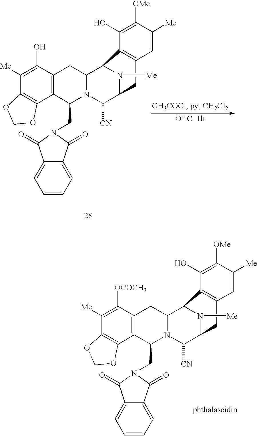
C1([Me])=C(O)C2=C(C3=C1OCO3)C(CN1C(=O)C3=CC=CC=C3C1=O)N1C(C3N([Me])C(C1[CN])CC1=C3C(O)=C([OMe])C([Me])=C1)C2.C1([Me])=C([OCOCH3])C2=C(C3=C1OCO3)C(CN1C(=O)C3=CC=CC=C3C1=O)N1C(C3N([Me])C(C1[CN])CC1=C3C(O)=C([OMe])C([Me])=C1)C2
